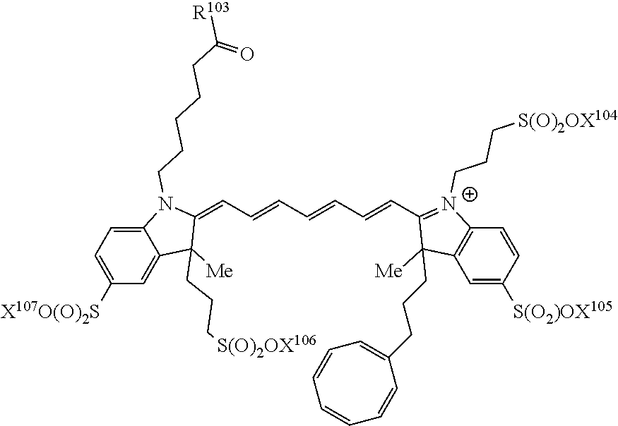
C1=C([X107O(O)2S])C=C2C(=C1)N(CCCCCC([R103])=O)C(=CC=CC=CC=CC1=[N+](CCC[S(O)2OX104])C3=C(C1([Me])CCCC1=CC=CC=CC=C1)C=C([S(O2)OX105])C=C3)C2([Me])CCC[S(O)2OX106]
